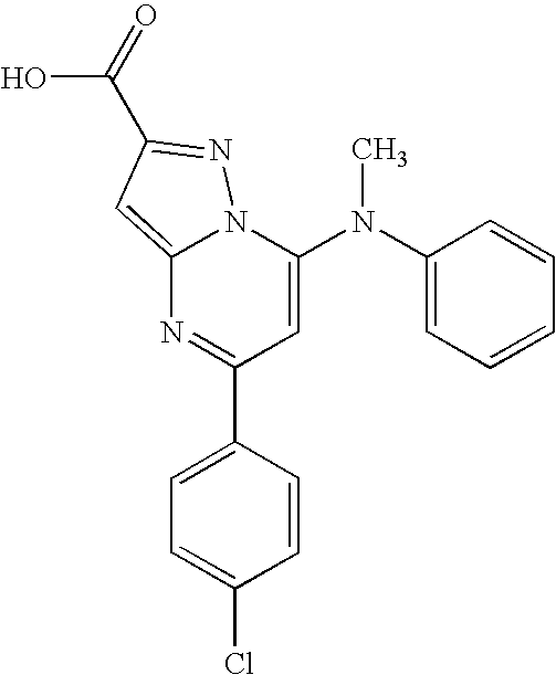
C1(C2=CC=C(Cl)C=C2)=NC2=CC(C(O)=O)=NN2C(N(C2=CC=CC=C2)C)=C1
